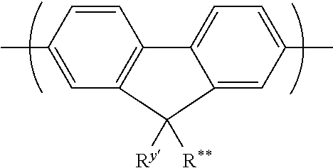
C12=C(C=C(C)C=C1)C([R**])([Ry])C1=CC(C)=CC=C21
